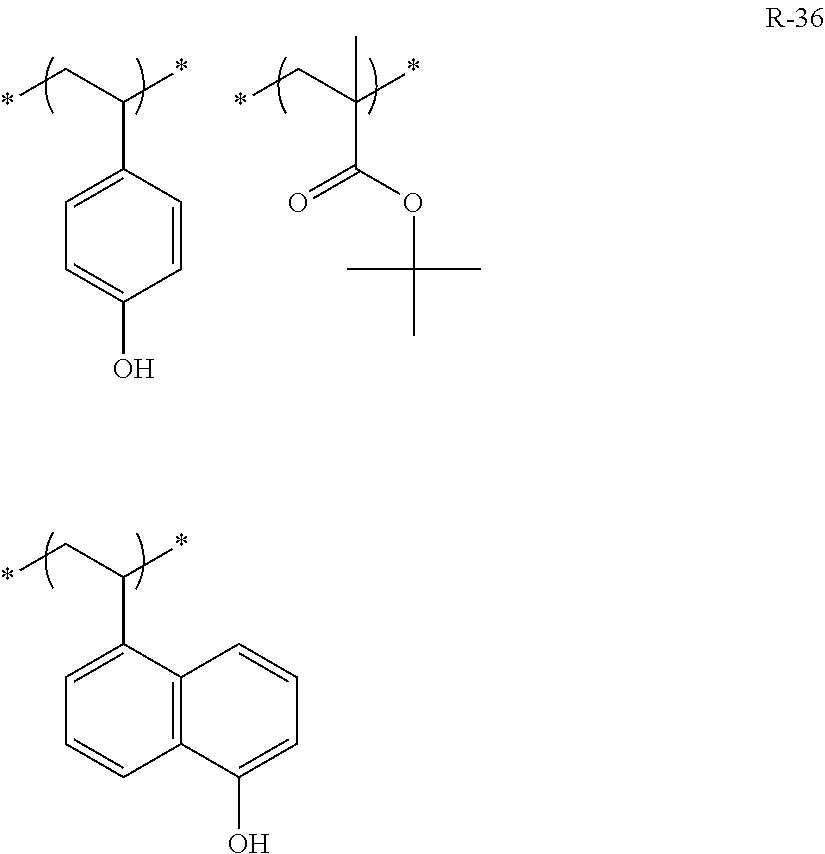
C1=C(C(C*)*)C2=C(C=C1)C(O)=CC=C2.C1=C(C(C*)*)C=CC(O)=C1.C(C(C*)(*)C)(OC(C)(C)C)=O
